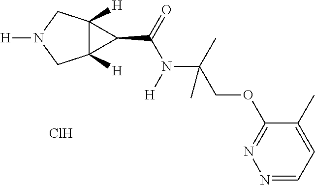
C12([H])C([H])(CN([H])C1)C2C(N(C(COC1=NN=CC=C1C)(C)C)[H])=O.Cl
